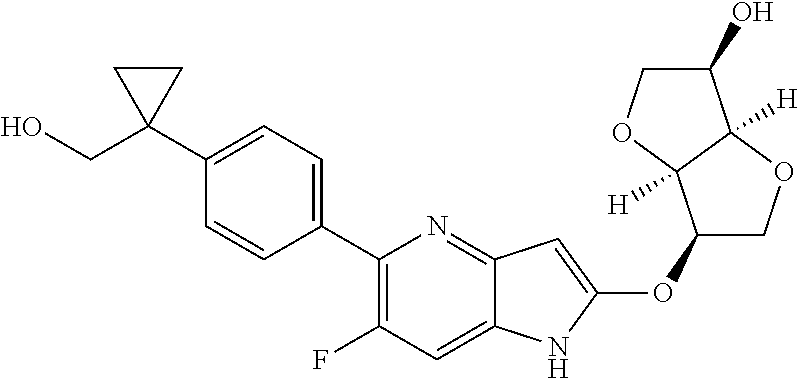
C1(C2=CC=C(C3(CO)CC3)C=C2)=C(F)C=C2C(=N1)C=C(OC1COC3([H])C1([H])OCC3O)N2
